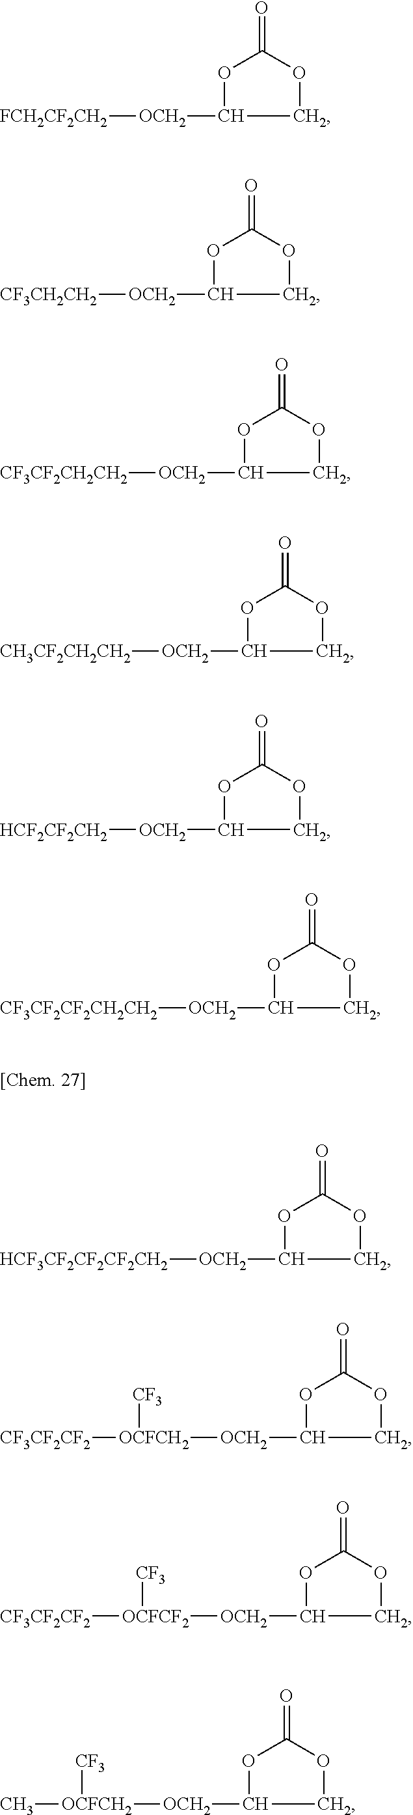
O=C1OC([OCH2][FCH2CF2CH2])CO1.O=C1OC([OCH2][CF3CH2CH2])CO1.O=C1OC([OCH2][CF3CF2CH2CH2])CO1.O=C1OC([OCH2][CH3CF2CH2CH2])CO1.O=C1OC([OCH2][HCF2CF2CH2])CO1.O=C1OC([OCH2][CF3CF2CF2CH2CH2])CO1.O=C1OC([OCH2][HCF3CF2CF2CF2CH2])CO1.O=C1OC([OCH2][OCFCH2]([CF3CF2CF2])[CF3])CO1.O=C1OC([OCH2][OCFCF2]([CF3CF2CF2])[CF3])CO1.O=C1OC([OCH2][OCFCH2](C)[CF3])CO1
